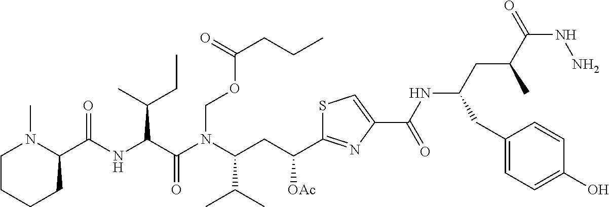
C1CCCC(C(NC(C(N(C(CC(C2=NC(C(NC(CC(C(=O)NN)C)CC3=CC=C(O)C=C3)=O)=CS2)[OAc])C(C)C)COC(CCC)=O)=O)C(C)CC)=O)N1C
